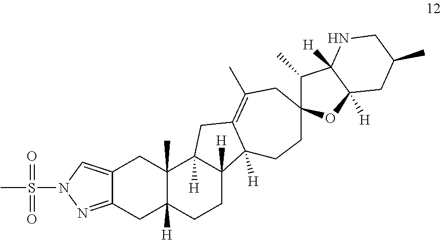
C12=CN(S(C)(=O)=O)N=C1CC1([H])C(C)(C2)C2([H])C([H])(CC1)C1([H])C(=C(C)CC3(CC1)C(C)C1([H])C([H])(O3)CC(C)CN1)C2
